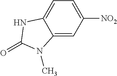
[NO2]C1=CC=C2C(=C1)N(C)C(=O)N2
